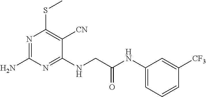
N1=C(N)N=C(NCC(NC2=CC=CC([CF3])=C2)=O)C([CN])=C1SC
